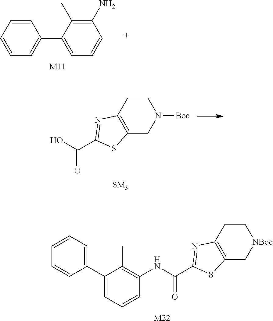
C1CC2=C(CN1[Boc])SC(C(O)=O)=N2.C1CC2=C(C[NBoc]1)SC(C(NC1=C(C)C(C3=CC=CC=C3)=CC=C1)=O)=N2.[M22].C1=CC=CC=C1C1=CC=CC(N)=C1C.[M11]
